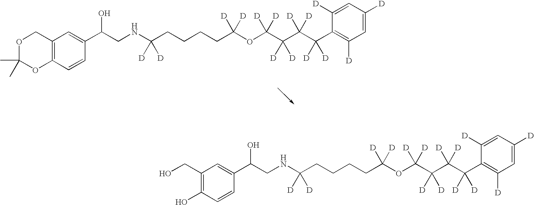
C1=C([D])C=C([D])C(C(C(C(C(OC(CCCCC([D])([D])NCC(C2=CC3=C(C=C2)OC(C)(C)OC3)O)([D])[D])([D])[D])([D])[D])([D])[D])([D])[D])=C1[D].C1=C([D])C=C([D])C(C(C(C(C(OC(CCCCC([D])([D])NCC(C2=CC(CO)=C(O)C=C2)O)([D])[D])([D])[D])([D])[D])([D])[D])([D])[D])=C1[D]
